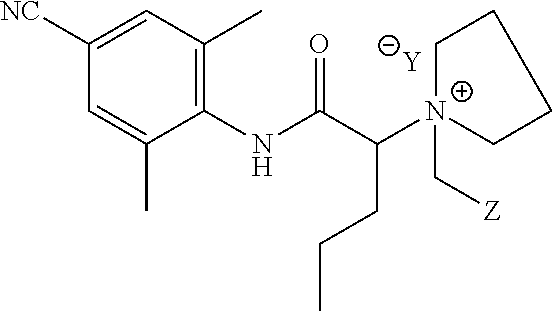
[Y].C1=C(C)C(NC(C([N+]2(C[Z])CCCC2)CCC)=O)=C(C)C=C1[NC]
